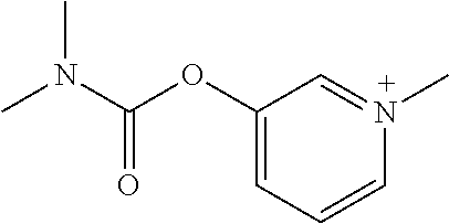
CN(C(OC1=CC=CN(C)=C1)=O)C
